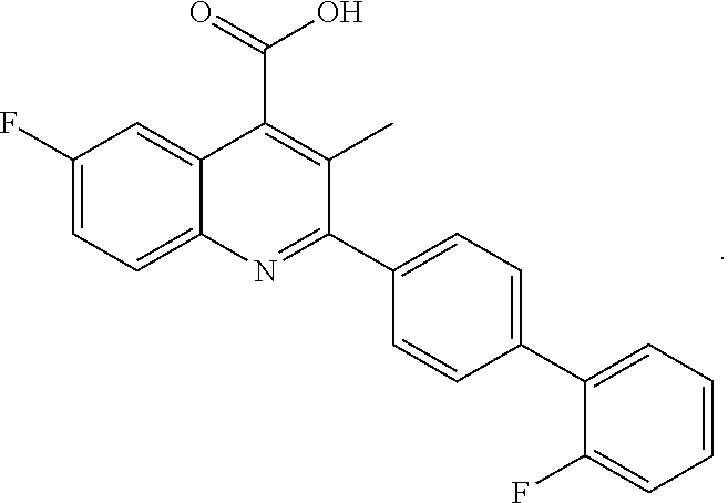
C1(F)=CC=C2C(=C1)C(C(=O)O)=C(C)C(C1=CC=C(C3=CC=CC=C3F)C=C1)=N2
